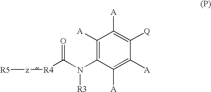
C1([A])=C(N(C([R4][z][R5])=O)[R3])C([A])=C([A])C([Q])=C1[A]
